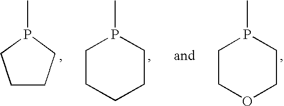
P1(C)CCOCC1.P1(C)CCCCC1.P1(C)CCCC1
